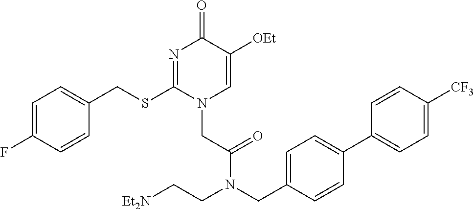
C1=C(F)C=CC(CSC2=NC(=O)C([OEt])=CN2CC(=O)N(CC2=CC=C(C3=CC=C([CF3])C=C3)C=C2)CC[Et2N])=C1
